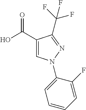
C(F)(F)(F)C1=NN(C2=CC=CC=C2F)C=C1C(O)=O
